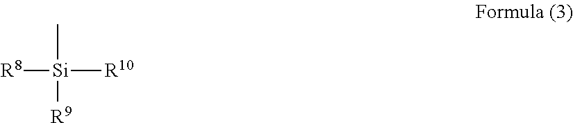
[R8][Si]([R10])(C)[R9]
